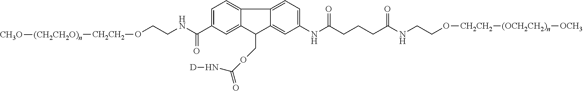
C1=C(C(NCCO[CH2CH2][(CH2CH2O)n][CH3O])=O)C=C2C(=C1)C1=CC=C(NC(CCCC(=O)NCCO[CH2CH2][(OCH2CH2)n][OCH3])=O)C=C1C2COC(N[D])=O
